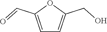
C1=C(C=O)OC(CO)=C1
